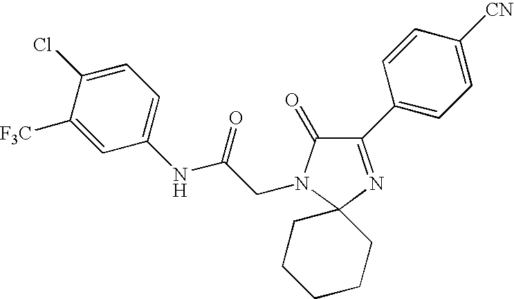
C1(C2=CC=C([CN])C=C2)=NC2(N(CC(NC3=CC=C(Cl)C([F3C])=C3)=O)C1=O)CCCCC2
